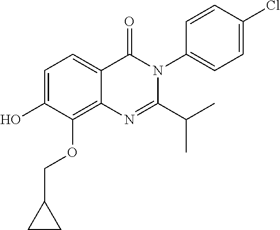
C1=C(O)C(OCC2CC2)=C2C(=C1)C(=O)N(C1=CC=C(Cl)C=C1)C(C(C)C)=N2
